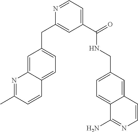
N1=C(C)C=CC2=CC=C(CC3=CC(C(NCC4=CC=C5C(=C4)C=CN=C5N)=O)=CC=N3)C=C12
